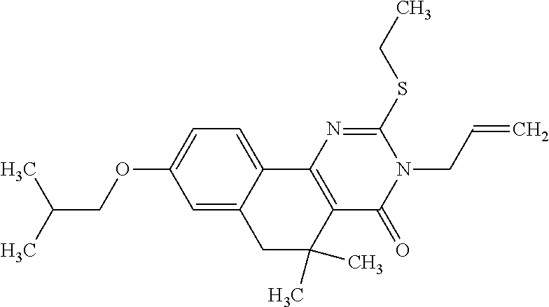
C1=C2C(=CC=C1OCC(C)C)C1=C(C(C)(C)C2)C(=O)N(CC=C)C(SCC)=N1
